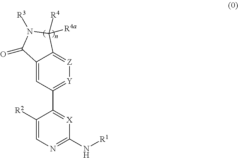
C1([R2])=CN=C(N[R1])[X]=C1C1=[Y][Z]=C2C(=C1)C(=O)N([R3])C2([R4])[R4a]
